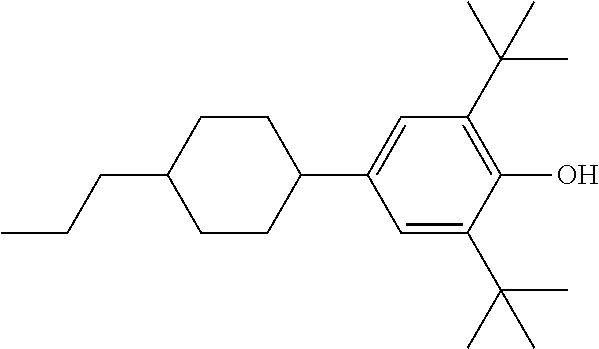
C1CC(CCC)CCC1C1=CC(C(C)(C)C)=C(O)C(C(C)(C)C)=C1
